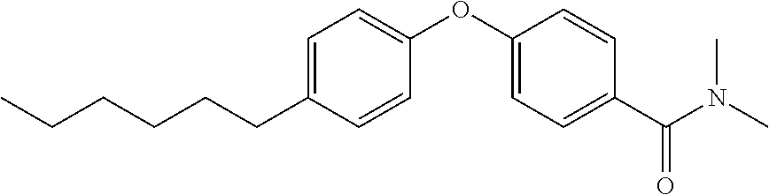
C1=C(CCCCCC)C=CC(OC2=CC=C(C(N(C)C)=O)C=C2)=C1
